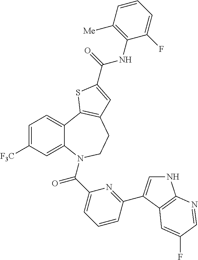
C1=C([F3C])C=C2C(=C1)C1=C(CCN2C(C2=CC=CC(C3=CNC4=C3C=C(F)C=N4)=N2)=O)C=C(C(=O)NC2=C([Me])C=CC=C2F)S1
